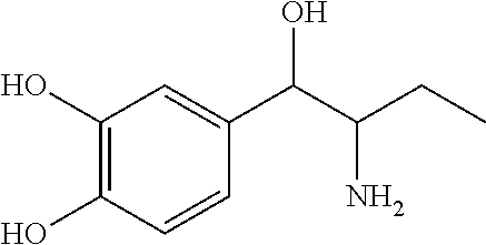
C1=C(C(O)C(CC)N)C=CC(O)=C1O
